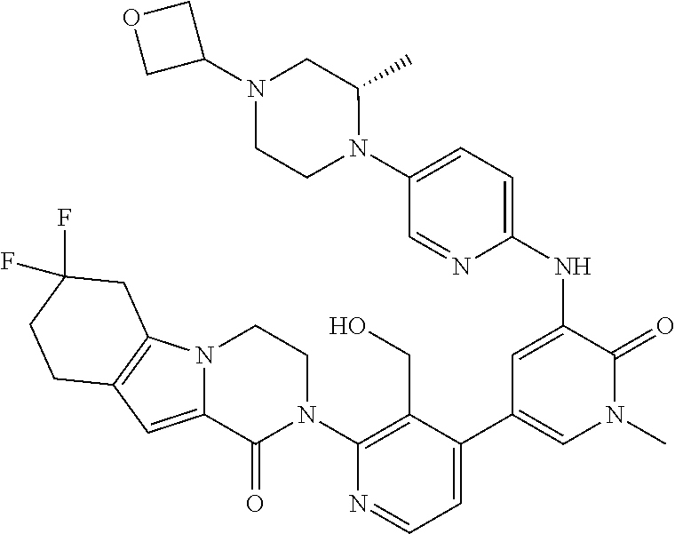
C1(N2CCN3C(=CC4=C3CC(F)(F)CC4)C2=O)=C(CO)C(C2=CN(C)C(=O)C(NC3=CC=C(N4C(C)CN(C5COC5)CC4)C=N3)=C2)=CC=N1
